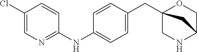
C1(NC2=CC=C(CC34OCC(NC3)C4)C=C2)=NC=C(Cl)C=C1
